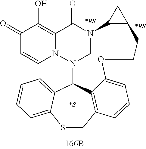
C1(=O)C=CN2C(=C1O)C(=O)N1CN2C2C3=CC=CC=C3SCC3=C2C(=CC=C3)OCCC2C1C2.[*S].[*RS].[*RS]
